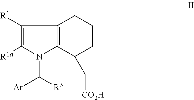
[R1a]C1=C([R1])C2=C(N1C([R3])[Ar])C(C[CO2H])CCC2
